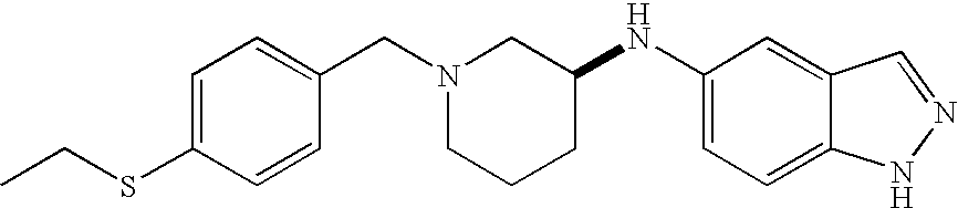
C1=C(SCC)C=CC(CN2CCCC(NC3=CC=C4C(=C3)C=NN4)C2)=C1
